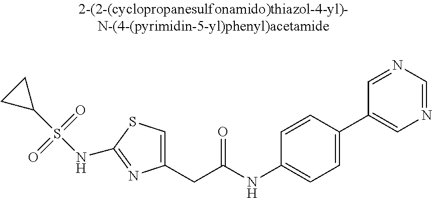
C1(CC(NC2=CC=C(C3=CN=CN=C3)C=C2)=O)=CSC(NS(C2CC2)(=O)=O)=N1
